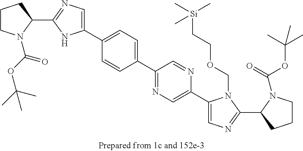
C1(C2=CC=C(C3=CN=C(C4CCCN4C(=O)OC(C)(C)C)N3)C=C2)=NC=C(C2=CN=C(C3CCCN3C(OC(C)(C)C)=O)N2COCC[Si](C)(C)C)N=C1
